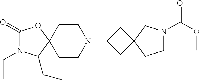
C1(=O)N(CC)C(CC)C2(O1)CCN(C1CC3(C1)CN(C(OC)=O)CC3)CC2
